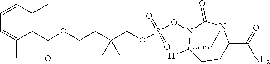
C1=CC(C)=C(C(OCCC(COS(ON2C3([H])CCC(C(N)=O)N(C2=O)C3)(=O)=O)(C)C)=O)C(C)=C1
